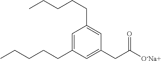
C1=C(CCCCC)C=C(CC([O-Na+])=O)C=C1CCCCC
